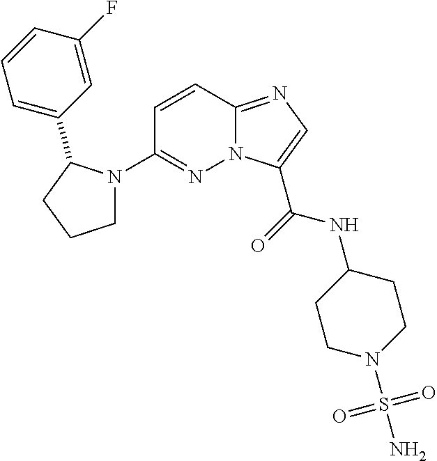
N12C(=NC=C1C(=O)NC1CCN(S(N)(=O)=O)CC1)C=CC(N1CCCC1C1=CC=CC(F)=C1)=N2
